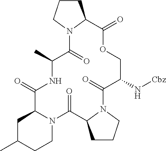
C1CCN2C1C(=O)OCC(N[Cbz])C(=O)N1C(C(=O)N3C(C(=O)NC(C)C2=O)CC(C)CC3)CCC1
